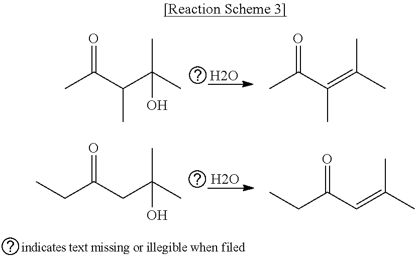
[  H2O].CC(C(C(C)(C)O)C)=O.CC(C(=C(C)C)C)=O.[ H2O].C(C(CC(C)(C)O)=O)C.C(C(C=C(C)C)=O)C
